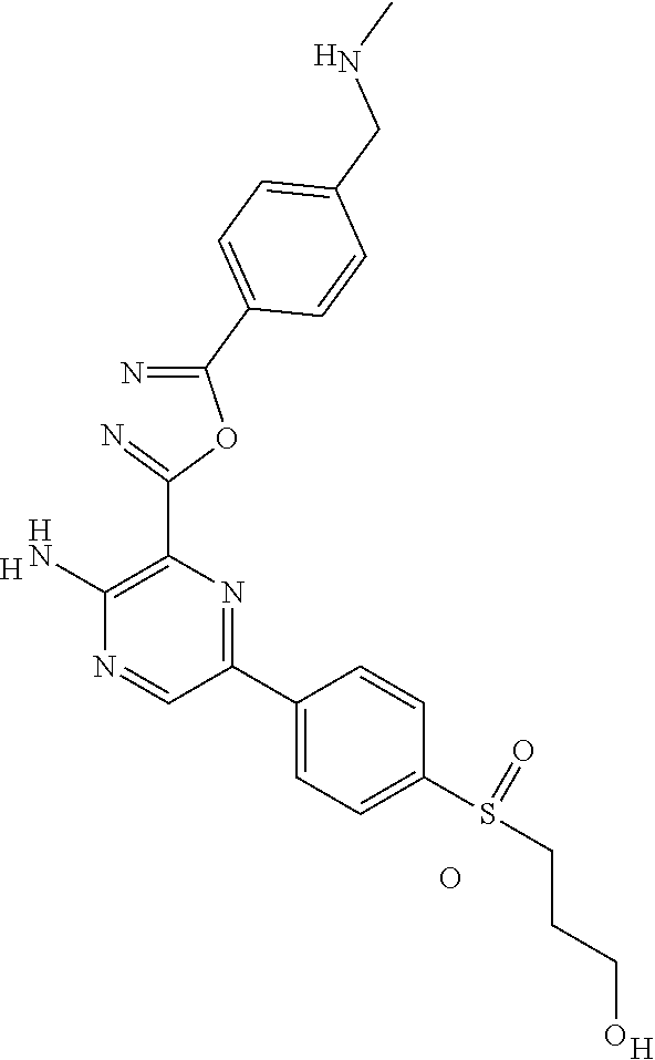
[H].C1(N)=C(C(=N)OC(=N)C2=CC=C(CNC)C=C2)N=C(C2=CC=C(S(CCCO)=O)C=C2)C=N1.O.[H].[H]
